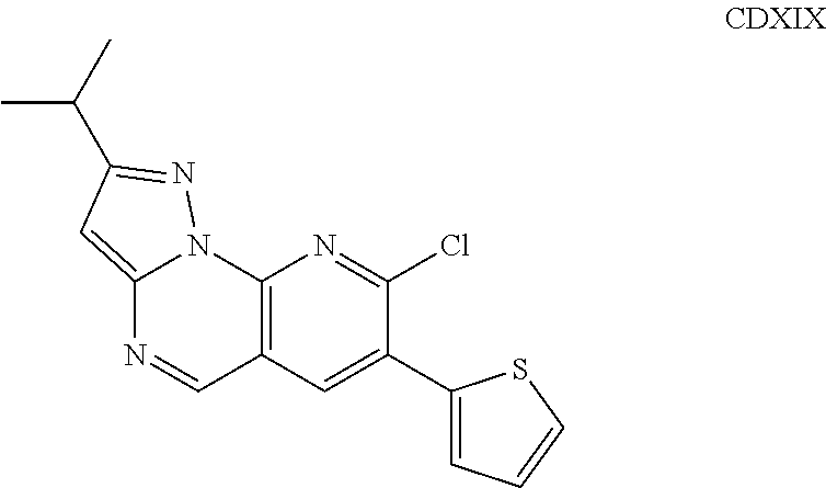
C12=C(C=C(C3=CC=CS3)C(Cl)=N1)C=NC1=CC(C(C)C)=NN21
